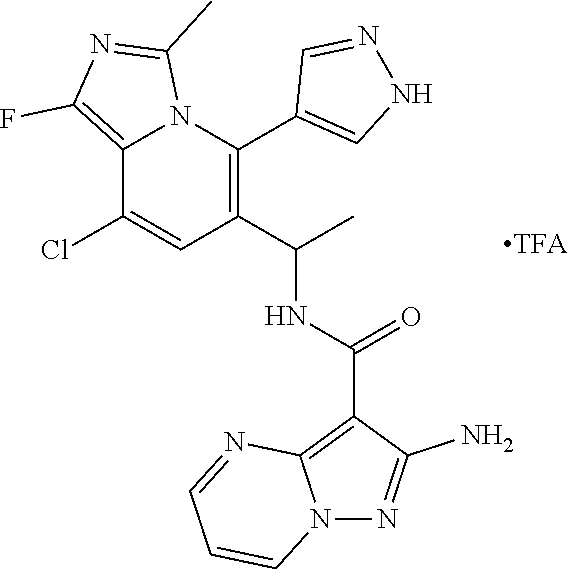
C12=C(F)N=C(C)N1C(C1=CNN=C1)=C(C(C)NC(C1=C3N(N=C1N)C=CC=N3)=O)C=C2Cl
